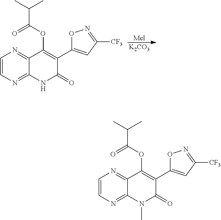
[MeI].[K2CO3].C1=CN=C2C(=N1)C(OC(=O)C(C)C)=C(C1=CC([CF3])=NO1)C(=O)N2.C1=CN=C2C(=N1)C(OC(=O)C(C)C)=C(C1=CC([CF3])=NO1)C(=O)N2C
